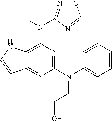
C12=NC(N(C3=CC=CC=C3)CCO)=NC(N([H])C3=NOC=N3)=C1NC=C2
